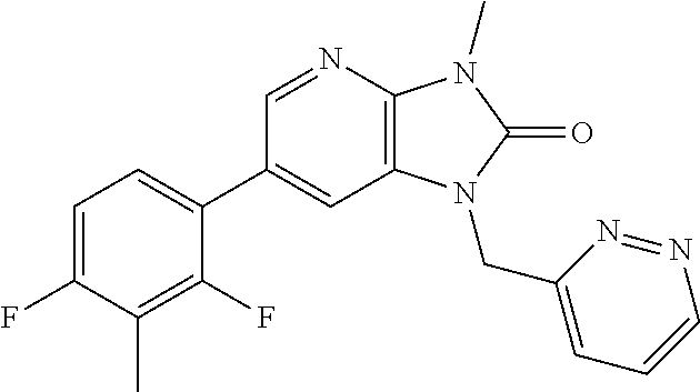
C1=C(F)C(C)=C(F)C(C2=CC3=C(N=C2)N(C)C(=O)N3CC2=CC=CN=N2)=C1
